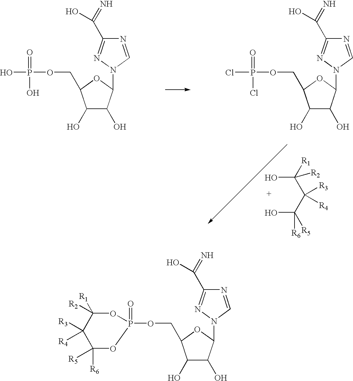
OC(C(C(O)([R1])[R2])([R3])[R4])([R5])[R6].C1(O)C(O)C(N2N=C(C(O)=N)N=C2)OC1COP(O)(=O)O.C1(O)C(O)C(N2N=C(C(O)=N)N=C2)OC1COP(Cl)(=O)Cl.C1(O)C(O)C(N2N=C(C(O)=N)N=C2)OC1COP1(=O)OC([R1])([R2])C([R3])([R4])C([R5])([R6])O1
